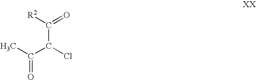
[R2]C(=O)C(Cl)C(C)=O
